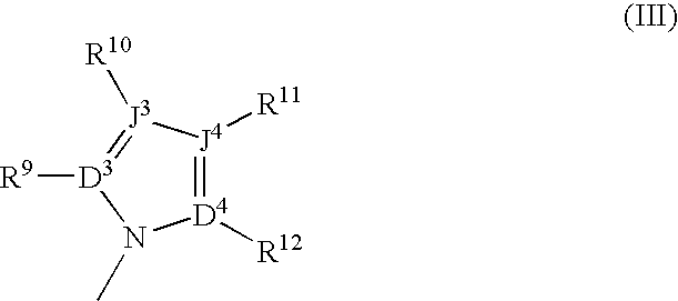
[J4]1([R11])=[D4]([R12])N(C)[D3]([R9])=[J3]1[R10]
